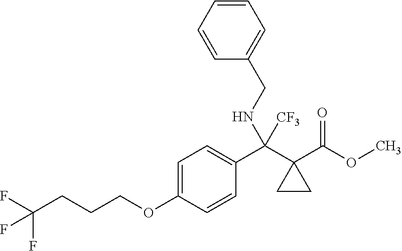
C1=C(OCCCC(F)(F)F)C=CC(C(C2(C(OC)=O)CC2)([CF3])NCC2=CC=CC=C2)=C1
